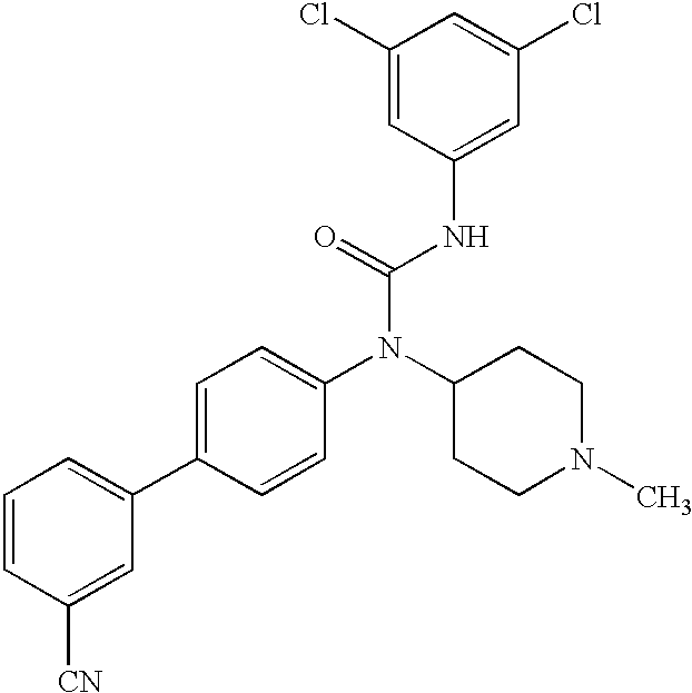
C1=CC([CN])=CC(C2=CC=C(N(C3CCN(C)CC3)C(=O)NC3=CC(Cl)=CC(Cl)=C3)C=C2)=C1
